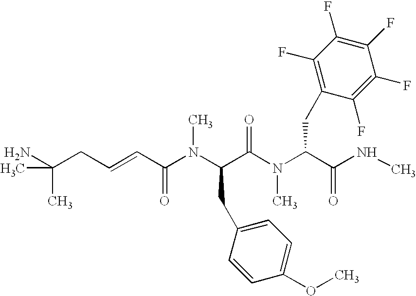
C(CC=CC(N(C(C(N(C(C(NC)=O)CC1=C(F)C(F)=C(F)C(F)=C1F)C)=O)CC1=CC=C(OC)C=C1)C)=O)(N)(C)C
